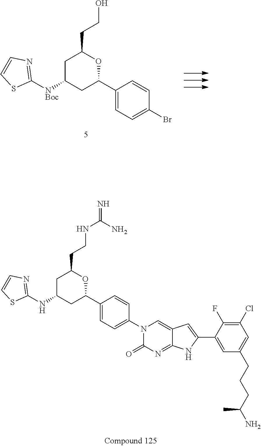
C1C([NBoc]C2=NC=CS2)CC(C2=CC=C(Br)C=C2)OC1CCO.C1C(NC2=NC=CS2)CC(C2=CC=C(N3C(=O)N=C4C(=C3)C=C(C3=CC(CCCC(N)C)=CC(Cl)=C3F)N4)C=C2)OC1CCNC(=N)N
